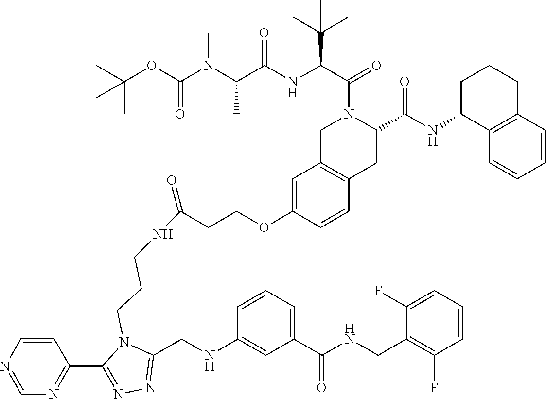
C1=CC2=C(C=C1OCCC(NCCCN1C(CNC3=CC(C(NCC4=C(F)C=CC=C4F)=O)=CC=C3)=NN=C1C1=NC=NC=C1)=O)CN(C(C(NC(C(N(C(OC(C)(C)C)=O)C)C)=O)C(C)(C)C)=O)C(C(NC1C3=C(CCC1)C=CC=C3)=O)C2
